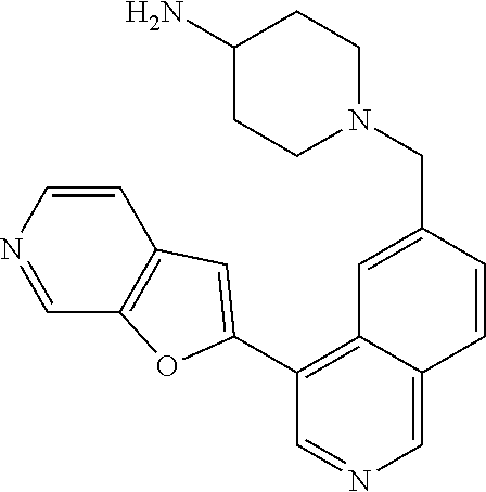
C1(C2=CC3=C(C=NC=C3)O2)=C2C(=CN=C1)C=CC(CN1CCC(N)CC1)=C2
